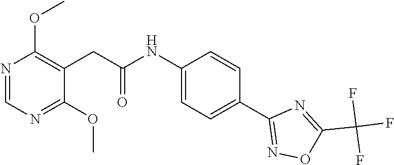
N(C1=CC=C(C2=NOC(C(F)(F)F)=N2)C=C1)C(CC1=C(OC)N=CN=C1OC)=O
